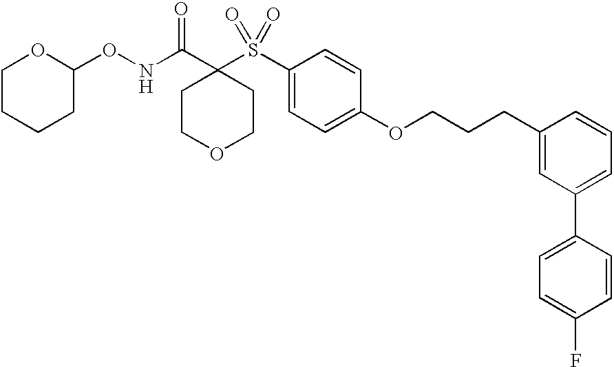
C1(S(C2(C(NOC3OCCCC3)=O)CCOCC2)(=O)=O)=CC=C(OCCCC2=CC(C3=CC=C(F)C=C3)=CC=C2)C=C1
